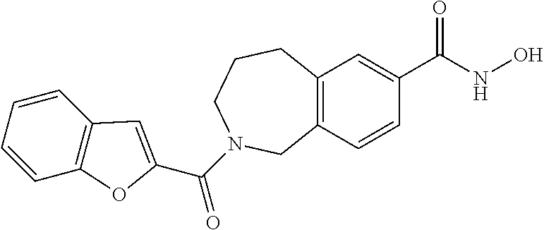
C12=C(C=C(C(=O)NO)C=C1)CCCN(C(=O)C1=CC3=C(C=CC=C3)O1)C2
